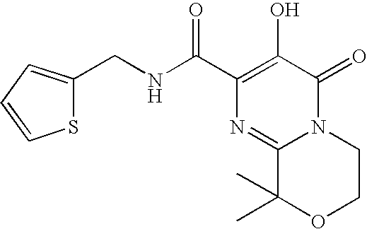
C1(C(NCC2=CC=CS2)=O)=C(O)C(=O)N2C(=N1)C(C)(C)OCC2
